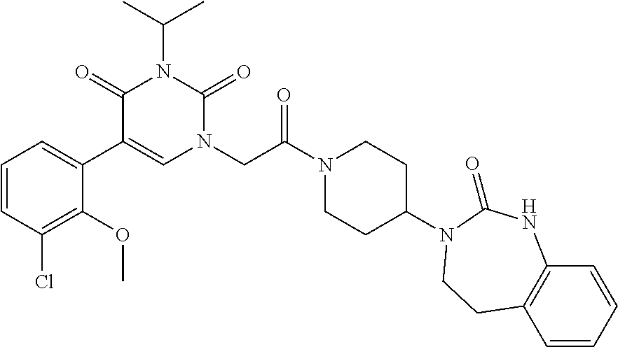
C1=CC(Cl)=C(OC)C(C2=CN(CC(N3CCC(N4C(=O)NC5=C(C=CC=C5)CC4)CC3)=O)C(=O)N(C(C)C)C2=O)=C1
